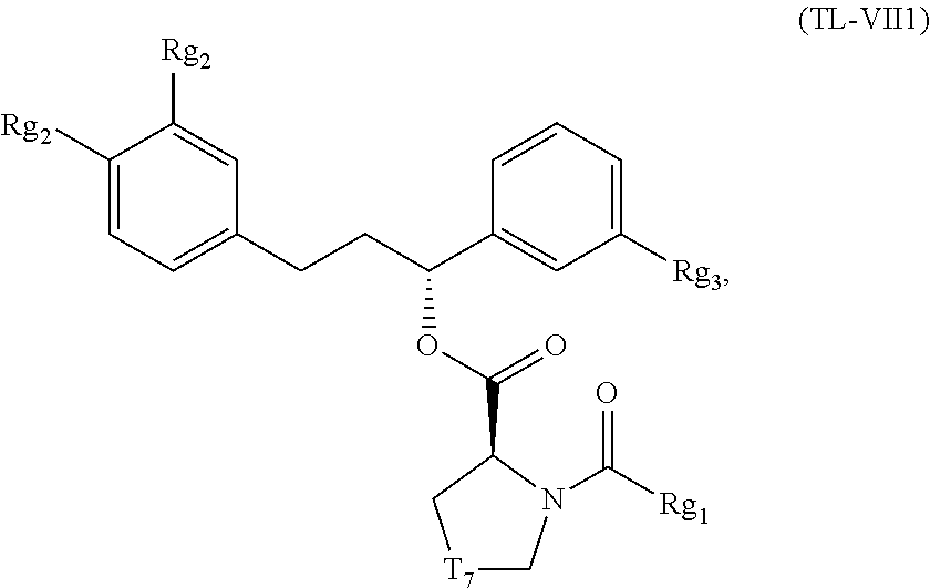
C1([Rg2])=CC=C(CCC(C2=CC([Rg3])=CC=C2)OC(C2C[T7]CN2C(=O)[Rg1])=O)C=C1[Rg2]
